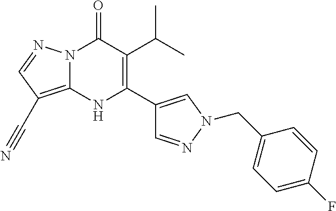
N12C(=C(C#N)C=N1)NC(C1=CN(CC3=CC=C(F)C=C3)N=C1)=C(C(C)C)C2=O
